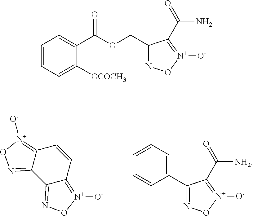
C1=CC=C(C2=NO[N+]([O-])=C2C(=O)[NH2])C=C1.C12=[N+]([O-])ON=C1C1=NO[N+]([O-])=C1C=C2.C1=CC=C([OCOCH3])C(C(OCC2=NO[N+]([O-])=C2C(=O)N)=O)=C1
